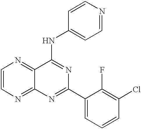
C1=CN=C2C(=N1)C(NC1=CC=NC=C1)=NC(C1=CC=CC(Cl)=C1F)=N2
